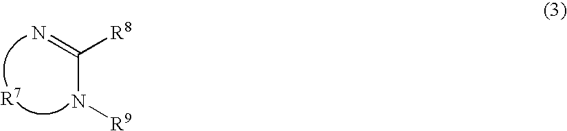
C(N[R9])(=N)[R8]
